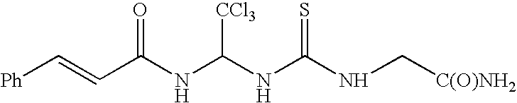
C(NC(NC(NC[C(O)NH2])=S)[CCl3])(=O)C=C[Ph]
